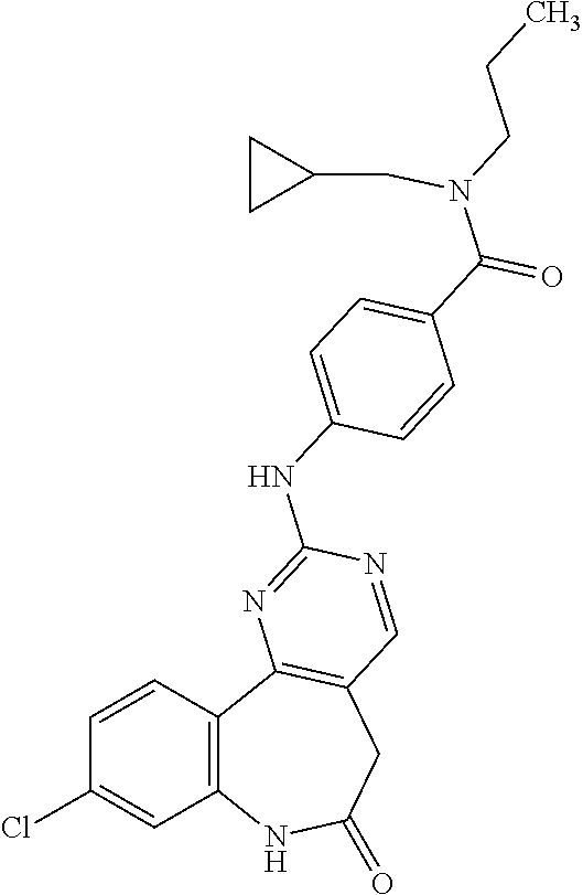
C1=CC2=C(C=C1Cl)NC(=O)CC1=C2N=C(NC2=CC=C(C(N(CC3CC3)CCC)=O)C=C2)N=C1
